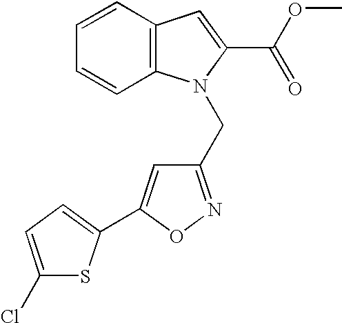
C1=CC=CC2=C1C=C(C(OC)=O)N2CC1=NOC(C2=CC=C(Cl)S2)=C1
